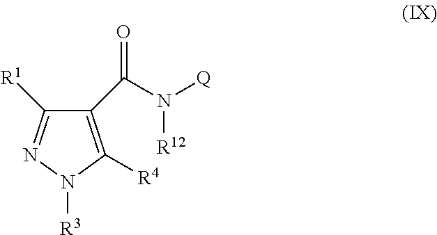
C1(C(N([Q])[R12])=O)=C([R4])N([R3])N=C1[R1]
